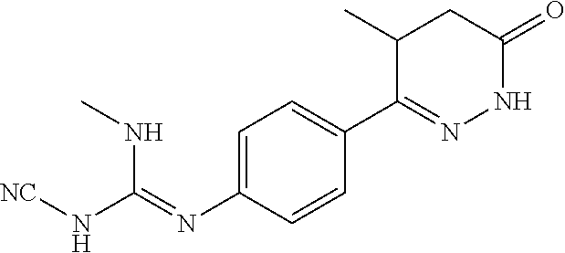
N(C1=CC=C(C2=NNC(=O)CC2C)C=C1)=C(NC)N[NC]
